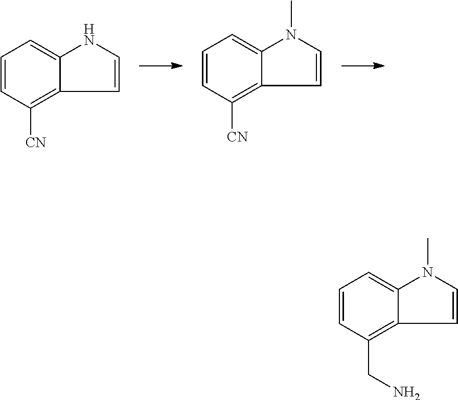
C1=CC([CN])=C2C(=C1)NC=C2.C1=CC([CN])=C2C(=C1)N(C)C=C2.C1=CC(CN)=C2C(=C1)N(C)C=C2
